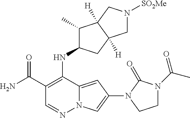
C1(C(N)=O)=C(NC2C(C)C3([H])C([H])(C2)CN([SO2Me])C3)C2=CC(N3C(=O)N(C(C)=O)CC3)=CN2N=C1
